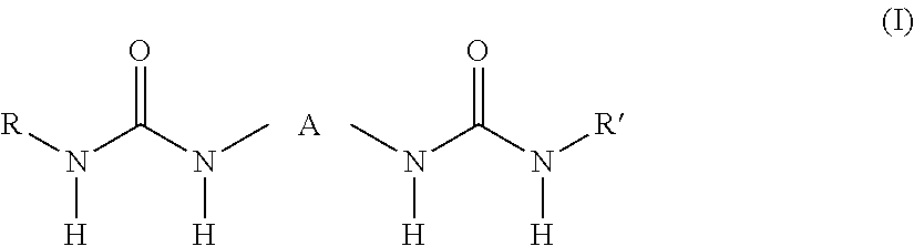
[R]N(C(N(C)[H])=O)[H].[A].CN(C(N([H])[R])=O)[H]
